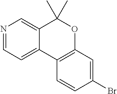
N1=CC=C2C(=C1)C(C)(C)OC1=C2C=CC(Br)=C1
